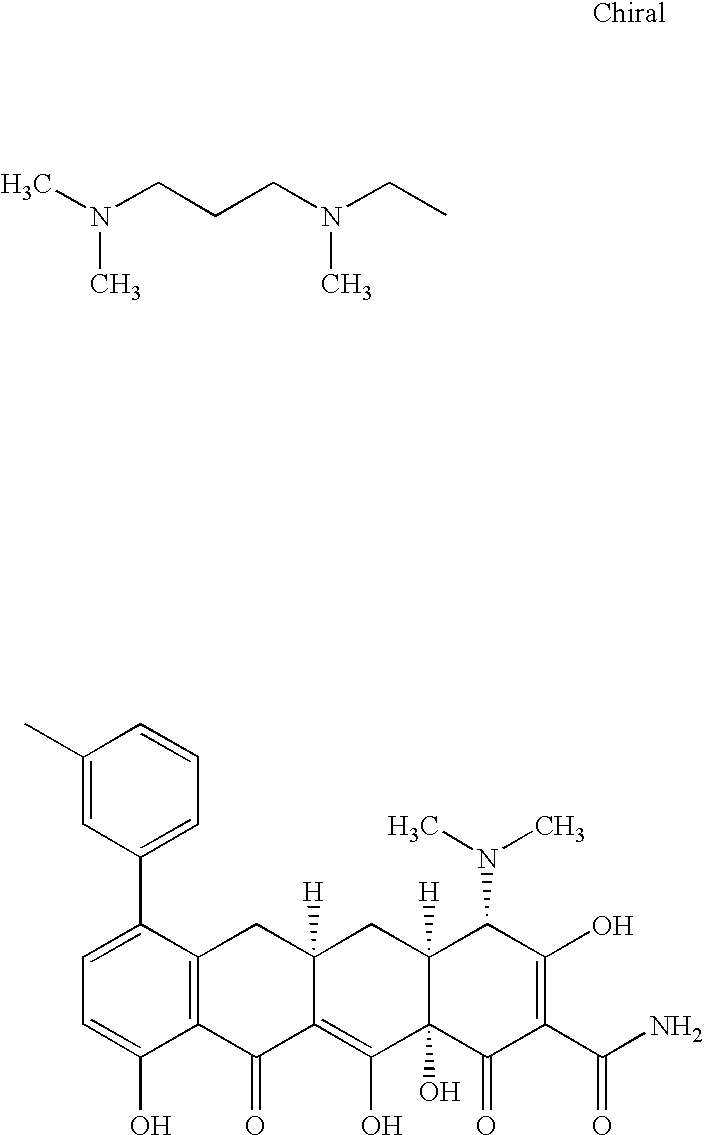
C(N(CCCN(C)C)C)C.C1=C(C2=CC=CC(C)=C2)C2=C(C(O)=C1)C(=O)C1=C(O)C3(O)C([H])(CC1([H])C2)C(N(C)C)C(O)=C(C(N)=O)C3=O
